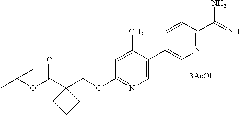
C1=C(C2=CN=C(C(=N)N)C=C2)C(C)=CC(OCC2(C(OC(C)(C)C)=O)CCC2)=N1.[3AcOH]
